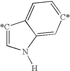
[*C]1=CN([H])C2=C[C*]=CC=C12
